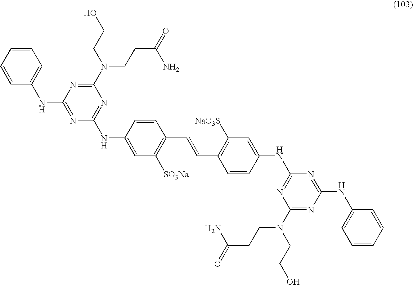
C1=CC=CC(NC2=NC(NC3=CC([SO3Na])=C(C=CC4=C([NaO3S])C=C(NC5=NC(N(CCC(=O)N)CCO)=NC(NC6=CC=CC=C6)=N5)C=C4)C=C3)=NC(N(CCC(=O)N)CCO)=N2)=C1
